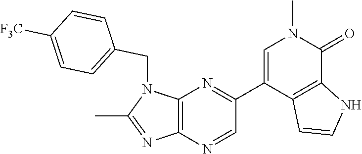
N1(CC2=CC=C([F3C])C=C2)C(C)=NC2=C1N=C(C1=CN(C)C(=O)C3=C1C=CN3)C=N2
